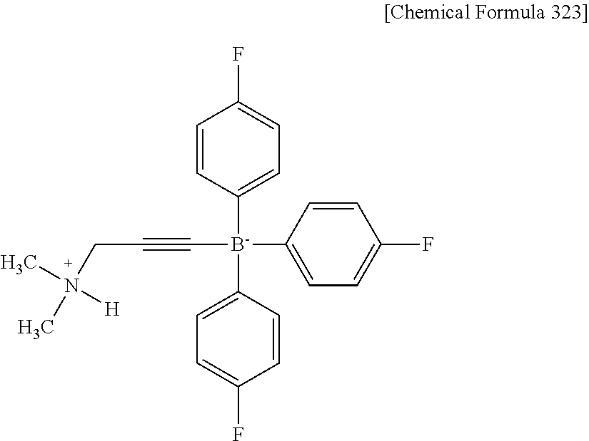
C1=CC([B-](C#CCN(C)([H])C)(C2=CC=C(F)C=C2)C2=CC=C(F)C=C2)=CC=C1F
